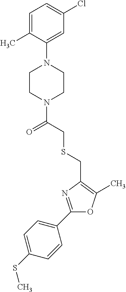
C1(C2=CC=C(SC)C=C2)=NC(CSCC(N2CCN(C3=CC(Cl)=CC=C3C)CC2)=O)=C(C)O1
